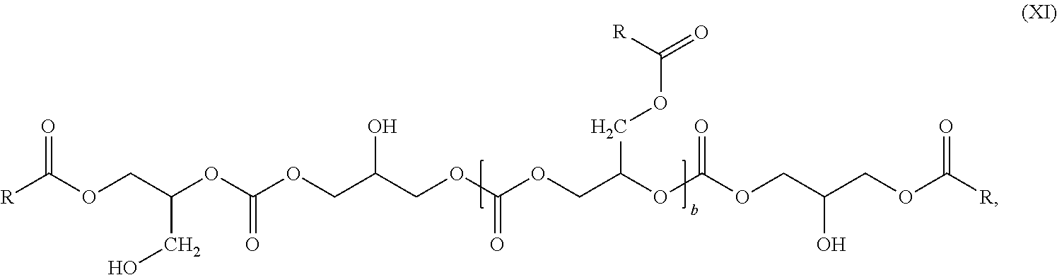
[R]C(OCC(OC(OCC(COC(OCC(OC(OCC(COC([R])=O)O)=O)COC(=O)[R])=O)O)=O)CO)=O
